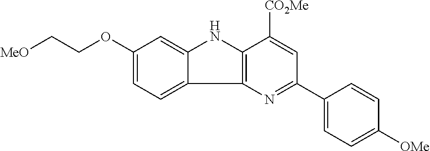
[MeO]CCOC1=CC=C2C(=C1)NC1=C2N=C(C2=CC=C([OMe])C=C2)C=C1[CO2Me]
